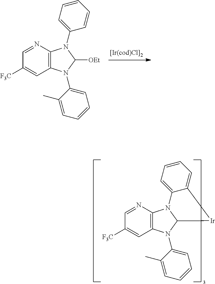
C1=NC2=C(C=C1[F3C])N(C1=CC=CC=C1C)C([OEt])N2C1=CC=CC=C1.C1=NC2=C(C=C1[F3C])N(C1=CC=CC=C1C)C1N2C2=CC=CC=C2[Ir]1
